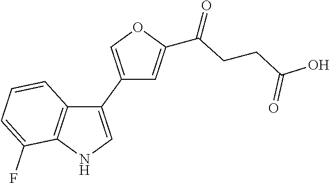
C1(C2=CNC3=C2C=CC=C3F)=COC(C(=O)CCC(O)=O)=C1
